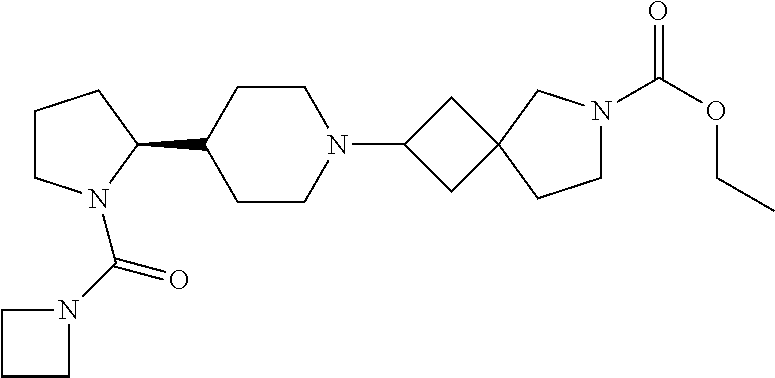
C1CN(C(N2CCC2)=O)C(C2CCN(C3CC4(C3)CCN(C(OCC)=O)C4)CC2)C1
